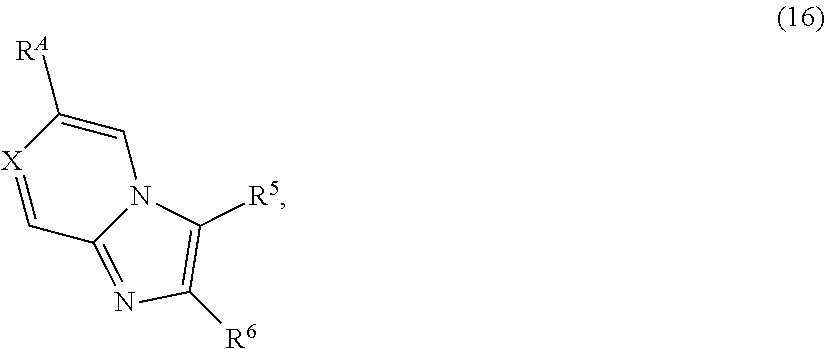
C1=C([RA])[X]=CC2=NC([R6])=C([R5])N12
